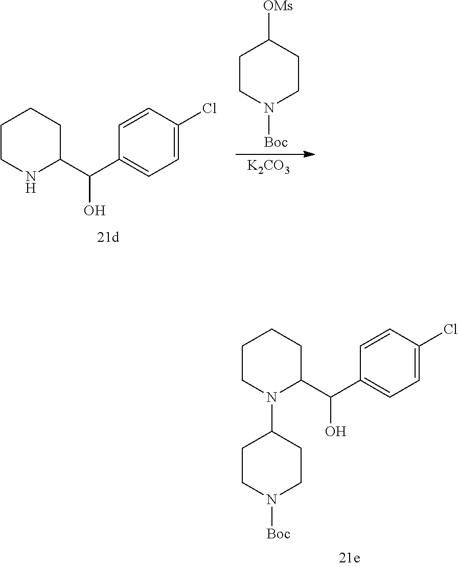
C1CNC(C(C2=CC=C(Cl)C=C2)O)CC1.C1CN([Boc])CCC1[OMs].[K2CO3].C1CN(C2CCN([Boc])CC2)C(C(C2=CC=C(Cl)C=C2)O)CC1
